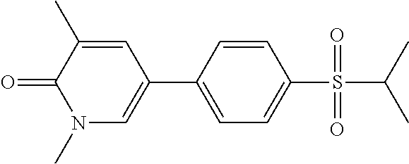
C1=C(C2=CN(C)C(=O)C(C)=C2)C=CC(S(=O)(=O)C(C)C)=C1
